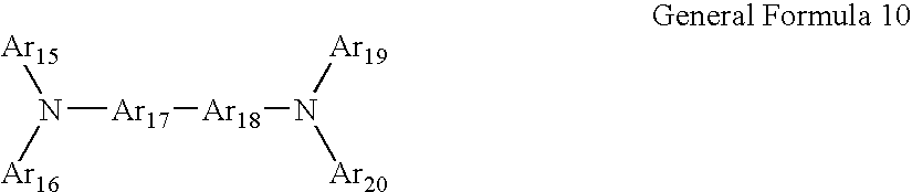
N([Ar17][Ar18]N([Ar19])[Ar20])([Ar15])[Ar16]
